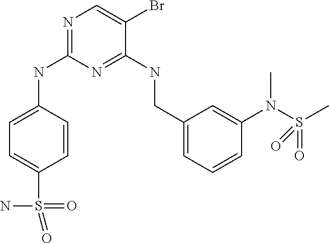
C1=C(NC2=NC=C(Br)C(NCC3=CC=CC(N(C)S(C)(=O)=O)=C3)=N2)C=CC(S(=O)(N)=O)=C1
